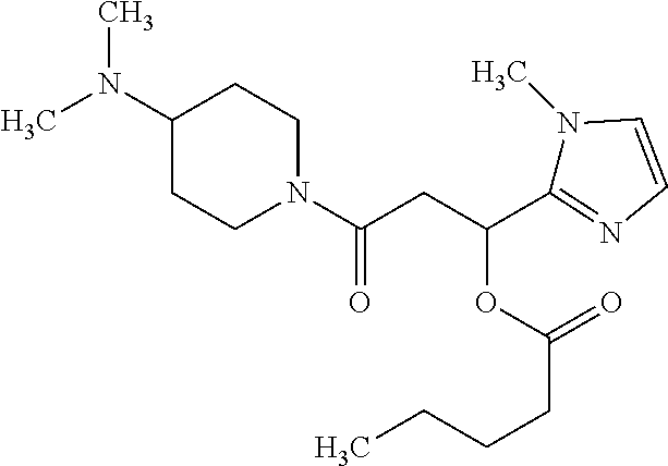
C1(N(C)C)CCN(C(CC(C2=NC=CN2C)OC(=O)CCCC)=O)CC1
